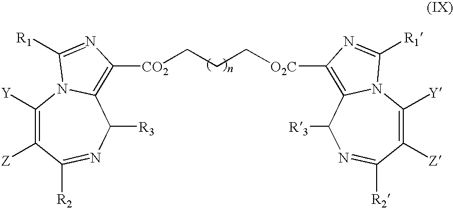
C1([Z])=C([Y])N2C(=C([CO2]CCC[O2C]C3=C4C([R3])N=C([R2])C([Z])=C([Y])N4C([R1])=N3)N=C2[R1])C([R3])N=C1[R2]
